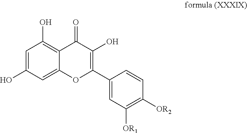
C1=C(O)C=C2C(=C1O)C(=O)C(O)=C(C1=CC([OR1])=C([OR2])C=C1)O2
